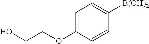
OCCOC1=CC=C([B(OH)2])C=C1
